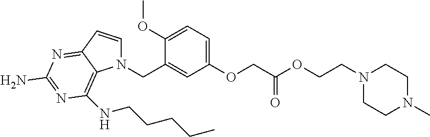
N1(CC2=CC(OCC(OCCN3CCN(C)CC3)=O)=CC=C2OC)C=CC2=NC(N)=NC(NCCCCC)=C12
